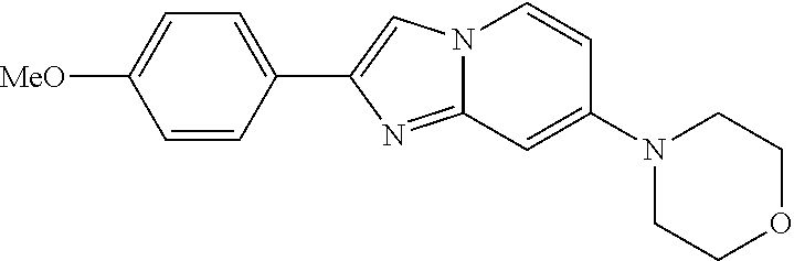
N1(C2=CC3=NC(C4=CC=C([MeO])C=C4)=CN3C=C2)CCOCC1
